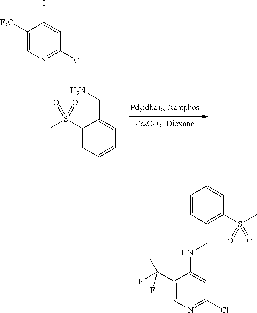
C1([F3C])=CN=C(Cl)C=C1I.C1(S(C)(=O)=O)=CC=CC=C1CN.C1(C(F)(F)F)=CN=C(Cl)C=C1NCC1=C(S(C)(=O)=O)C=CC=C1
